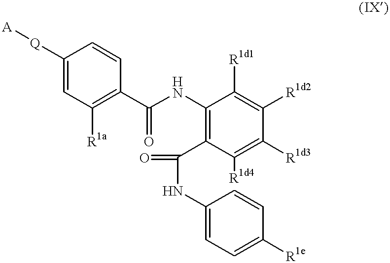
C1=C([Q][A])C=CC(C(NC2=C(C(NC3=CC=C([R1e])C=C3)=O)C([R1d4])=C([R1d3])C([R1d2])=C2[R1d1])=O)=C1[R1a]
